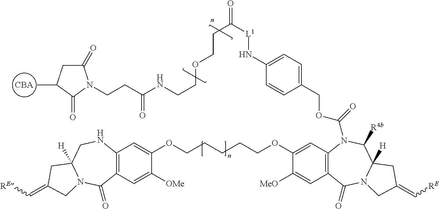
C12=C(C=C([OMe])C(OCCCCCOC3=CC4=C(C=C3[MeO])C(=O)N3C([H])(C([R4b])N4C(=O)OCC4=CC=C(N[L1]C(CCOCCNC(CCN5C(=O)CC(C)C5=O)=O)=O)C=C4)CC(=C[RE])C3)=C1)C(=O)N1C([H])(CN2)CC(=C[RE])C1.[CBA]
